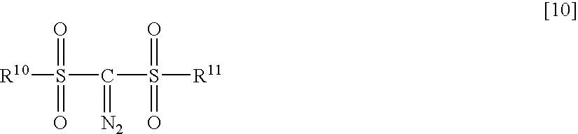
[R10]S(C(S([R11])(=O)=O)=[N2])(=O)=O
